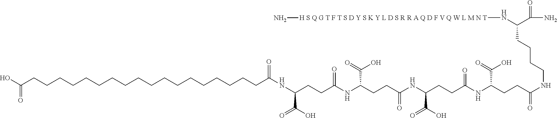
C(CCCCCCCCCCCCCCC(O)=O)CCCC(=O)NC(CCC(NC(CCC(NC(CCC(NC(CCC(NCCCCC(C(=O)N)N[H S Q G T F T S D Y S K Y L D S R R A Q D F V Q W L M N T]N)=O)C(O)=O)=O)C(O)=O)=O)C(O)=O)=O)C(O)=O
